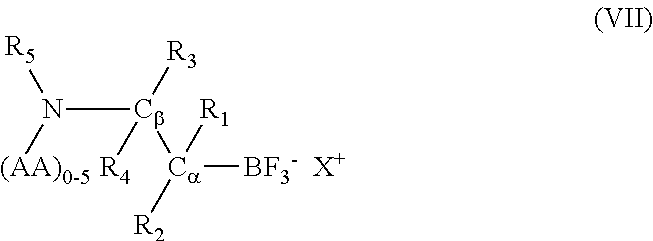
N([Cb]([R3])([Ca]([BF3-])([R1])[R2])[R4])([(AA)0-5])[R5].[X+]
